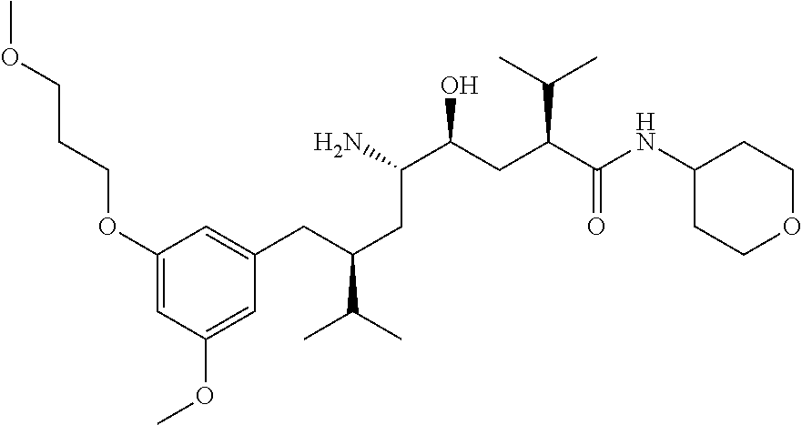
C1(OCCCOC)=CC(OC)=CC(CC(CC(C(CC(C(NC2CCOCC2)=O)C(C)C)O)N)C(C)C)=C1
